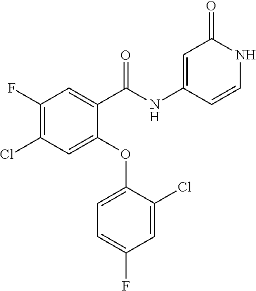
C1(F)=C(Cl)C=C(OC2=CC=C(F)C=C2Cl)C(C(NC2=CC(=O)NC=C2)=O)=C1
